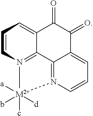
C1=CN2=C3C(=C1)C(=O)C(=O)C1=CC=CN(=C31)[M2+]2(c)([a])(b)[d]
